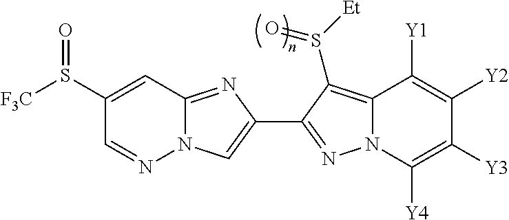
C1(S([F3C])=O)=CC2=NC(C3=NN4C(=C3S([Et])=O)C([Y1])=C([Y2])C([Y3])=C4[Y4])=CN2N=C1
